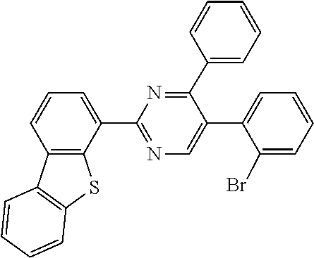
C12=C(C(C3=NC=C(C4=CC=CC=C4Br)C(C4=CC=CC=C4)=N3)=CC=C1)SC1=C2C=CC=C1
